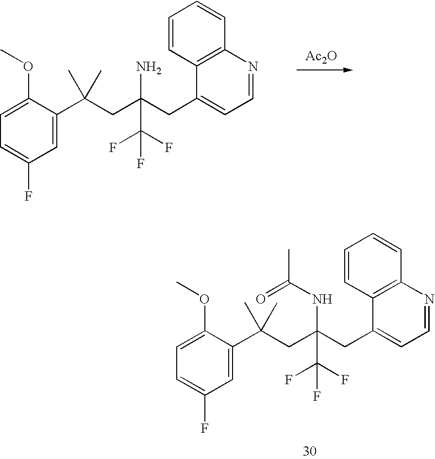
C1=C(C(CC(CC2=CC=NC3=C2C=CC=C3)(C(F)(F)F)N)(C)C)C(OC)=CC=C1F.[Ac2O].C1=C(C(CC(CC2=CC=NC3=C2C=CC=C3)(C(F)(F)F)NC(C)=O)(C)C)C(OC)=CC=C1F
